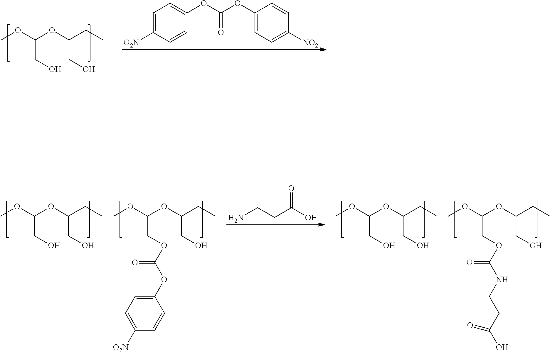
COC(OC(CC)CO)CO.C1=C([O2N])C=CC(OC(OC2=CC=C([NO2])C=C2)=O)=C1.NCCC(O)=O.COC(OC(CC)CO)COC(OC1=CC=C([O2N])C=C1)=O.COC(OC(CC)CO)CO.COC(OC(CC)CO)COC(NCCC(O)=O)=O.COC(OC(CC)CO)CO
